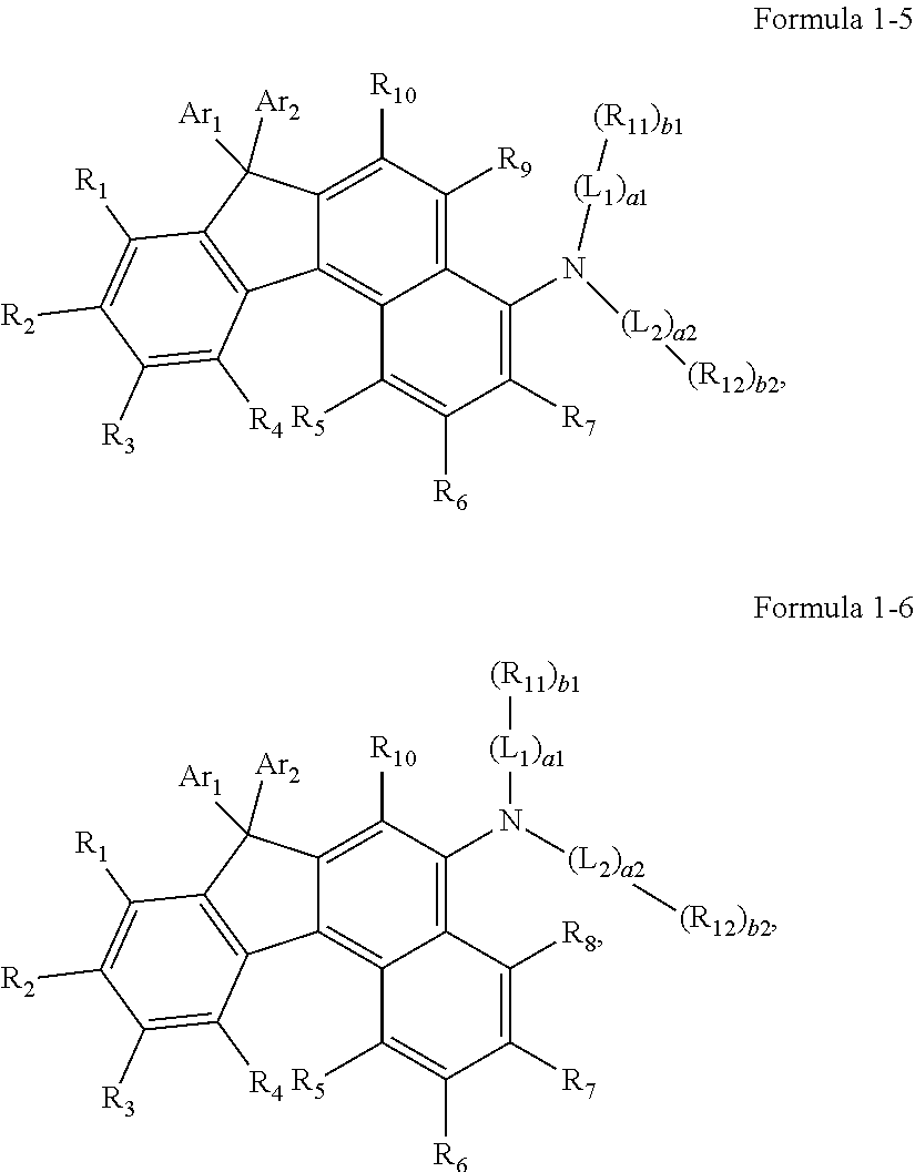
C12=C([R10])C([R9])=C3C(=C1C1=C(C2([Ar2])[Ar1])C([R1])=C([R2])C([R3])=C1[R4])C([R5])=C([R6])C([R7])=C3N([(L2)a2][(R12)b2])[(L1)a1][(R11)b1].C12=C([R10])C(N([(L2)a2][(R12)b2])[(L1)a1][(R11)b1])=C3C(=C1C1=C(C2([Ar2])[Ar1])C([R1])=C([R2])C([R3])=C1[R4])C([R5])=C([R6])C([R7])=C3[R8]
